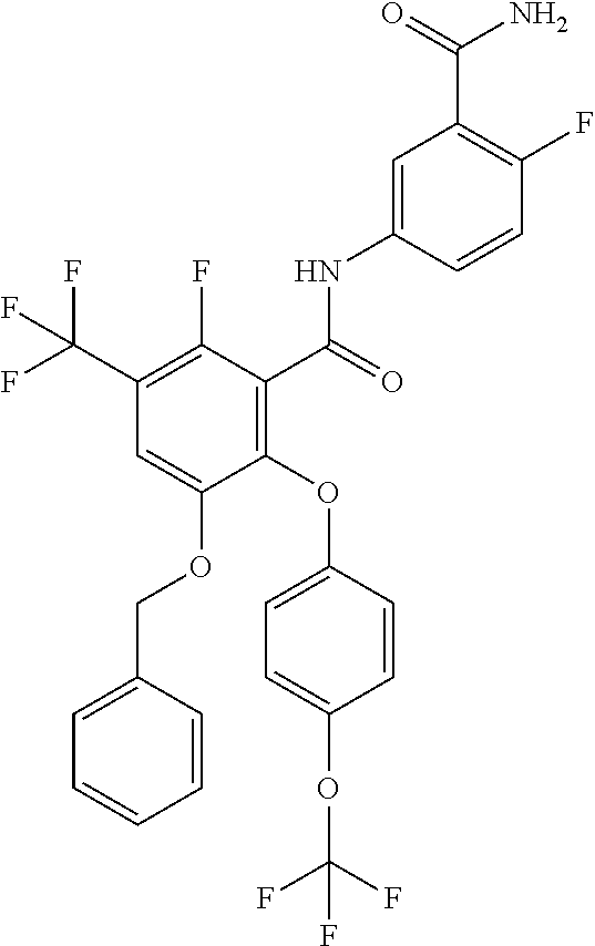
C1(OC2=CC=C(OC(F)(F)F)C=C2)=C(C(=O)NC2=CC(C(N)=O)=C(F)C=C2)C(F)=C(C(F)(F)F)C=C1OCC1=CC=CC=C1
